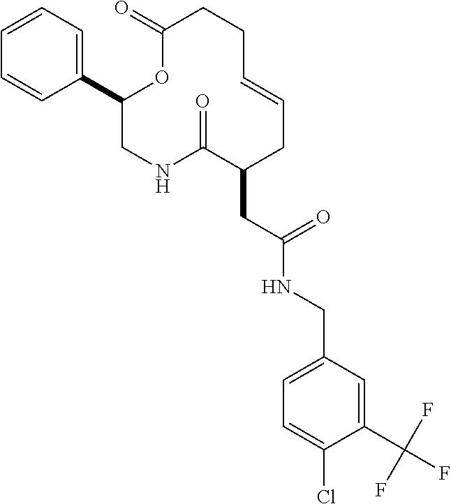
C1(C2=CC=CC=C2)CNC(=O)C(CC(NCC2=CC=C(Cl)C(C(F)(F)F)=C2)=O)CC=CCCC(=O)O1
